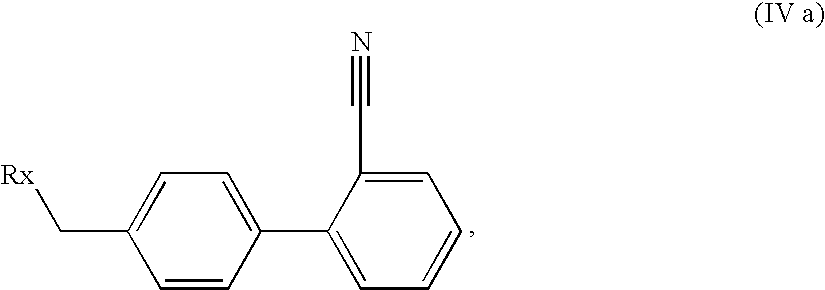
C(C1=CC=CC=C1C1=CC=C(C[Rx])C=C1)#N
